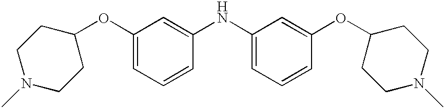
C1(OC2=CC=CC(NC3=CC=CC(OC4CCN(C)CC4)=C3)=C2)CCN(C)CC1
